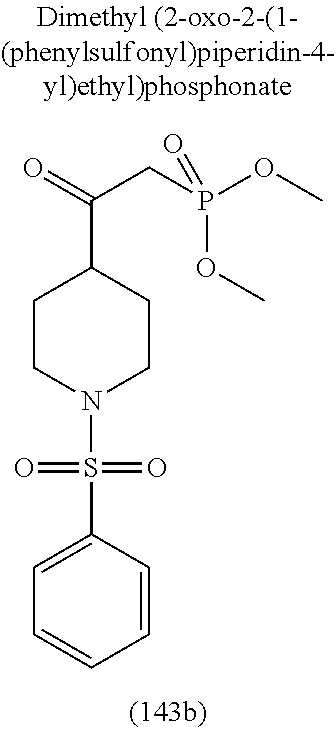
C1(S(N2CCC(C(=O)CP(OC)(=O)OC)CC2)(=O)=O)=CC=CC=C1
